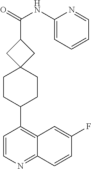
C1(F)=CC2=C(C3CCC4(CC3)CC(C(=O)NC3=CC=CC=N3)C4)C=CN=C2C=C1
